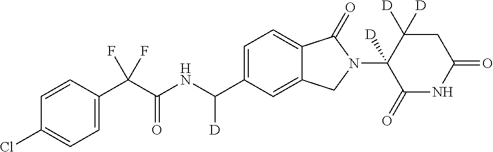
C1=CC(C(C(NC(C2=CC=C3C(=C2)CN(C2([D])C(=O)NC(=O)CC2([D])[D])C3=O)[D])=O)(F)F)=CC=C1Cl
